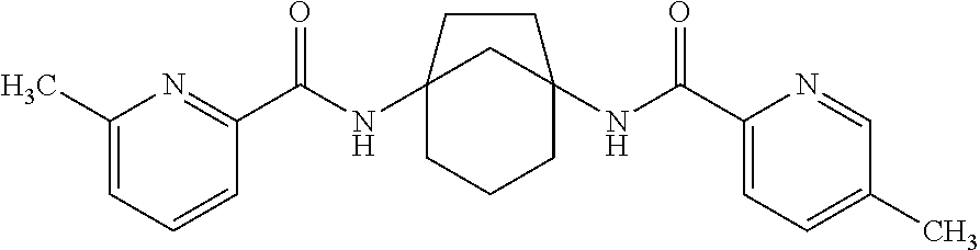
C12(NC(C3=NC(C)=CC=C3)=O)CCCC(NC(C3=CC=C(C)C=N3)=O)(C1)CC2
